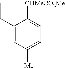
[CHMeCO2Me]C1=CC=C([Me])C=C1CC
